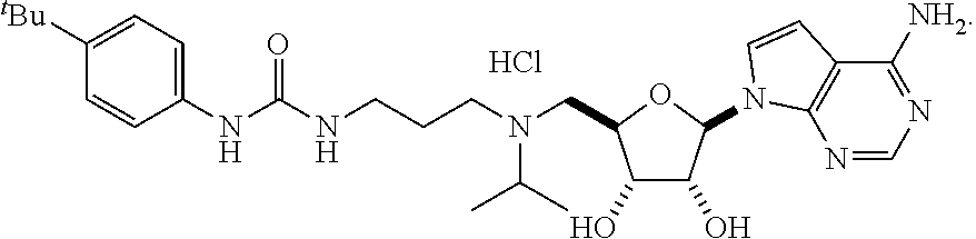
C(NCCCN(CC1C(O)C(O)C(N2C3=C(C([NH2])=NC=N3)C=C2)O1)C(C)C)(NC1=CC=C([tBu])C=C1)=O.Cl
